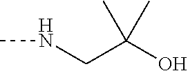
N(C)CC(O)(C)C
